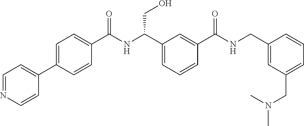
C1(C2=CC=C(C(NC(C3=CC=CC(C(NCC4=CC(CN(C)C)=CC=C4)=O)=C3)CO)=O)C=C2)=CC=NC=C1
